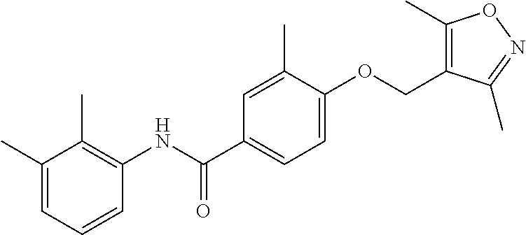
C1(C)=CC=CC(NC(C2=CC=C(OCC3=C(C)ON=C3C)C(C)=C2)=O)=C1C
